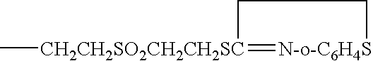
C[CH2CH2SO2CH2CH2SC]1=[N-o-C6H4S]CC1
